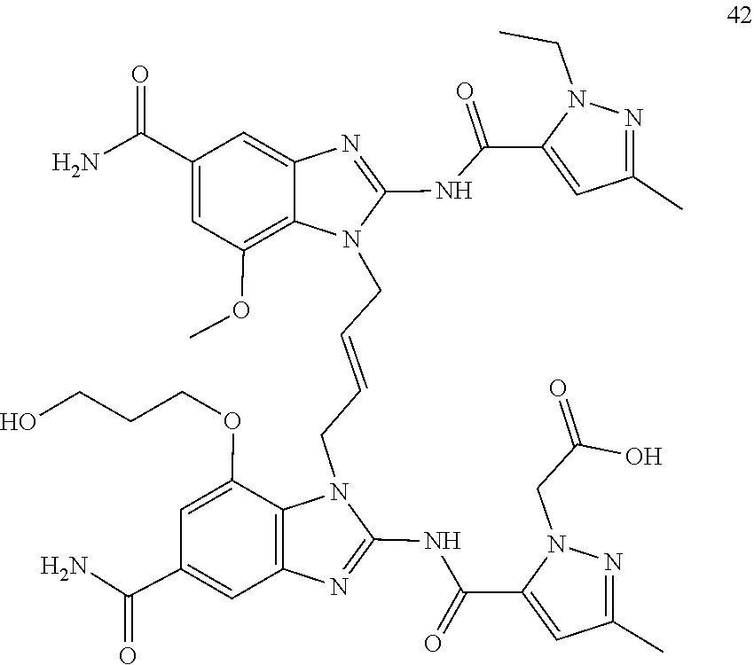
N(C1=NC2=C(N1CC=CCN1C(NC(C3=CC(C)=NN3CC)=O)=NC3=CC(C(N)=O)=CC(OC)=C13)C(OCCCO)=CC(C(=O)N)=C2)C(C1=CC(C)=NN1CC(=O)O)=O
